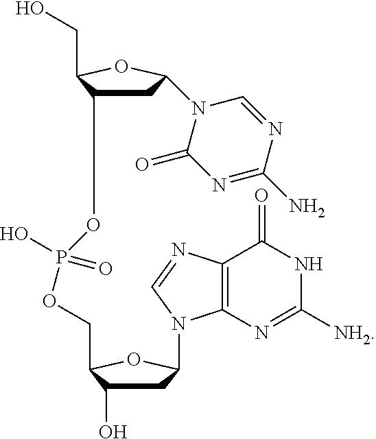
P(OCC1C(O)CC(N2C3=C(C(=O)NC([NH2])=N3)N=C2)O1)(OC1CC(N2C(=O)N=C(N)N=C2)OC1CO)(=O)O
